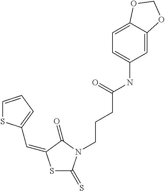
S1C(=S)N(CCCC(NC2=CC=C3C(=C2)OCO3)=O)C(=O)C1=CC1=CC=CS1
